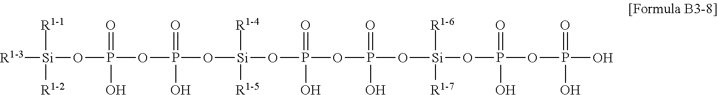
[R1-1][Si]([R1-2])(OP(=O)(O)OP(O[Si]([R1-4])([R1-5])OP(=O)(O)OP(O[Si]([R1-6])([R1-7])OP(=O)(O)OP(O)(=O)O)(=O)O)(=O)O)[R1-3]
